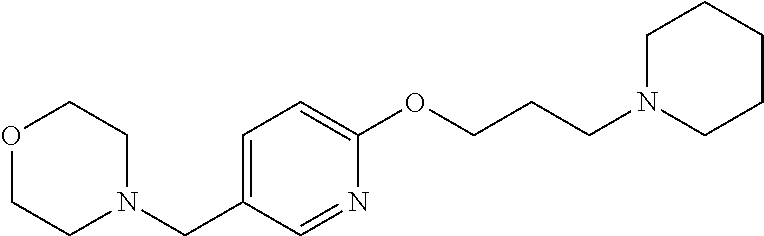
O1CCN(CC2=CC=C(OCCCN3CCCCC3)N=C2)CC1
